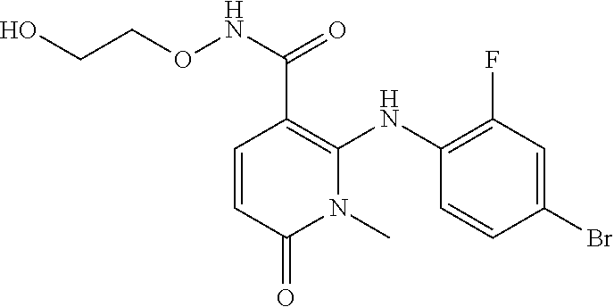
C(C1=C(NC2=C(F)C=C(Br)C=C2)N(C)C(=O)C=C1)(NOCCO)=O
